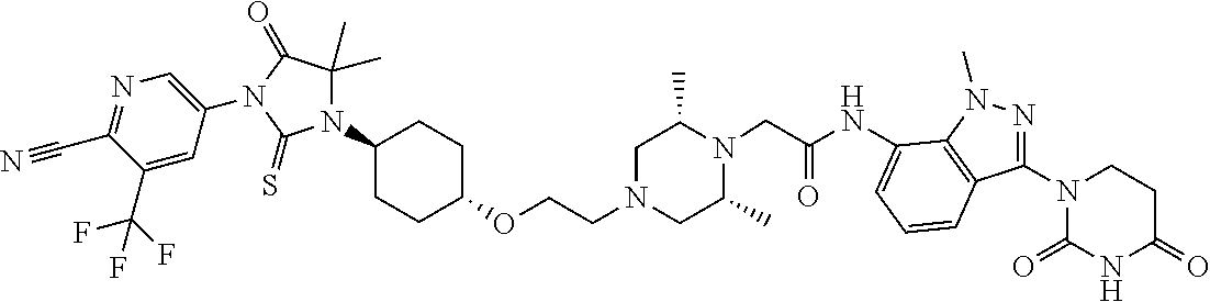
C1(C)CN(CCOC2CCC(N3C(C)(C)C(=O)N(C4=CN=C(C#N)C(C(F)(F)F)=C4)C3=S)CC2)CC(C)N1CC(=O)NC1=CC=CC2=C1N(C)N=C2N1C(=O)NC(=O)CC1
